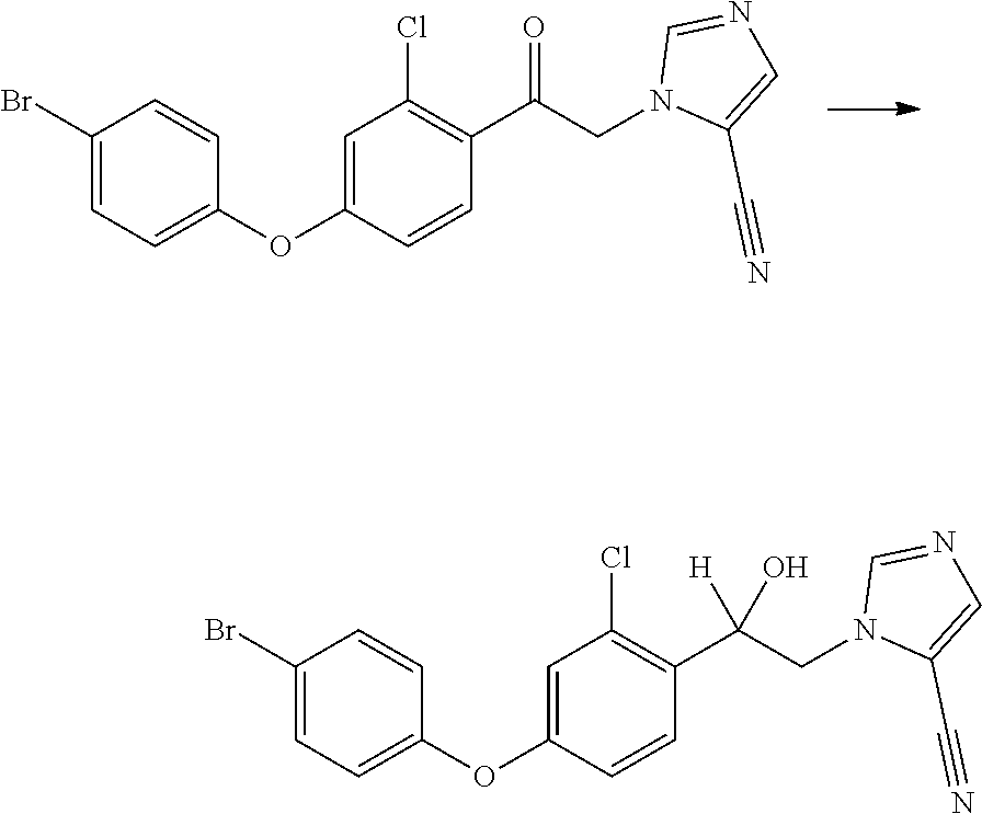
C1(Br)=CC=C(OC2=CC(Cl)=C(C(CN3C(C#N)=CN=C3)=O)C=C2)C=C1.C1(Br)=CC=C(OC2=CC(Cl)=C(C(CN3C(C#N)=CN=C3)([H])O)C=C2)C=C1
